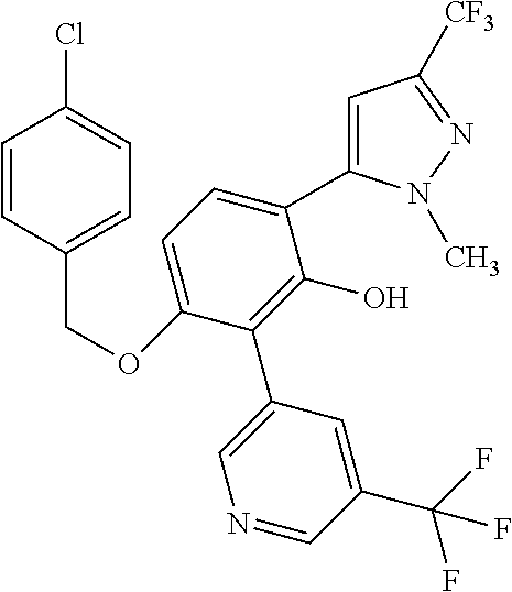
C1(OCC2=CC=C(Cl)C=C2)=CC=C(C2=CC([CF3])=NN2C)C(O)=C1C1=CN=CC(C(F)(F)F)=C1
